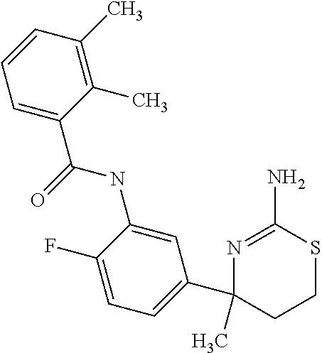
C1(C)=C(C)C(C(=O)NC2=CC(C3(C)N=C(N)SCC3)=CC=C2F)=CC=C1
